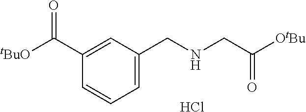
C1(C([tBuO])=O)=CC(CNCC([OtBu])=O)=CC=C1.Cl
